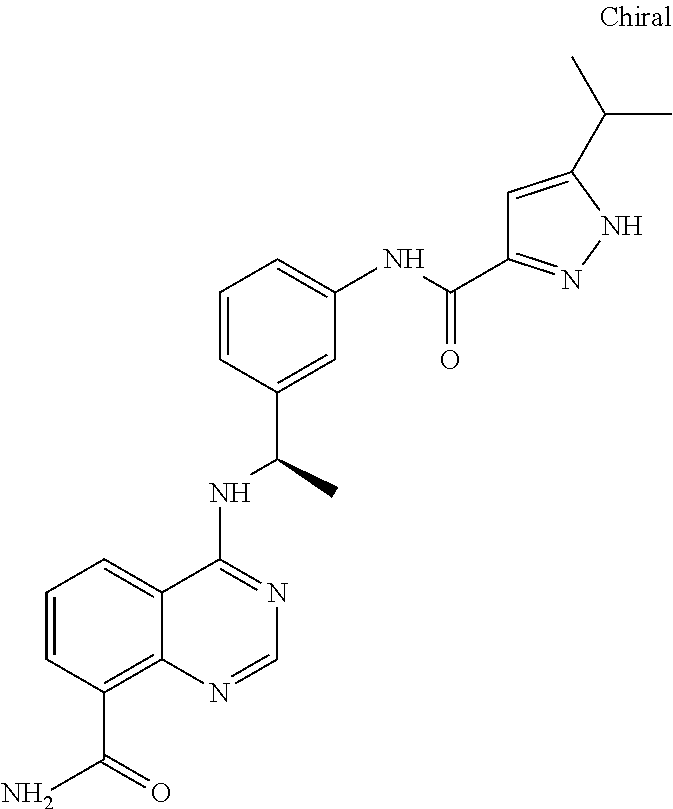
C1=CC(C(N)=O)=C2C(=C1)C(NC(C)C1=CC(NC(=O)C3=NNC(C(C)C)=C3)=CC=C1)=NC=N2
